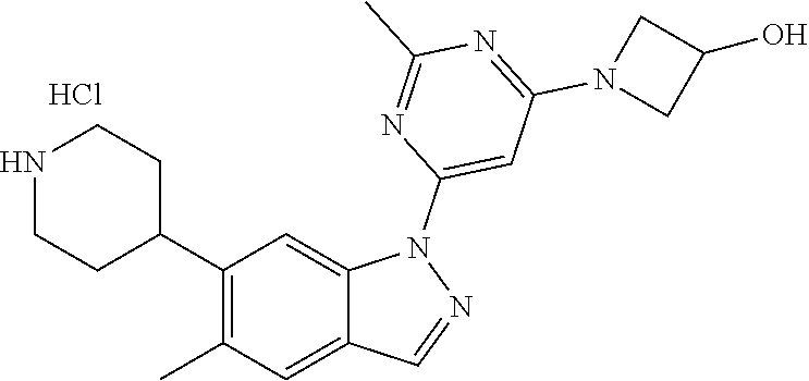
C1(C2CCNCC2)=C(C)C=C2C(=C1)N(C1=CC(N3CC(O)C3)=NC(C)=N1)N=C2.Cl
